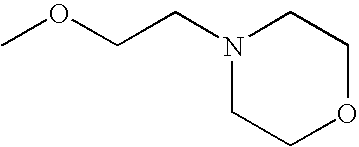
COCCN1CCOCC1
